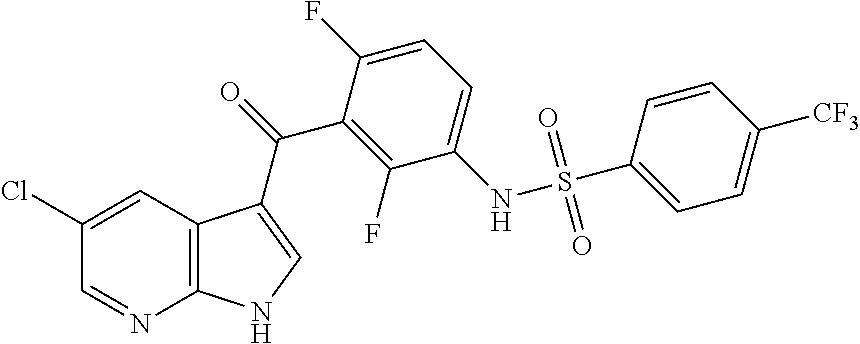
C12=C(C=C(Cl)C=N1)C(C(=O)C1=C(F)C(NS(C3=CC=C([CF3])C=C3)(=O)=O)=CC=C1F)=CN2
